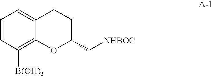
C1=CC=C2C(=C1[B(OH)2])OC(C[NHBOC])CC2
